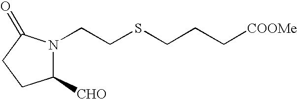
N1(CCSCCC[COOMe])C([CHO])CCC1=O
